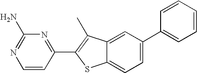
C1=CC(C2=C(C)C3=CC(C4=CC=CC=C4)=CC=C3S2)=NC(N)=N1
